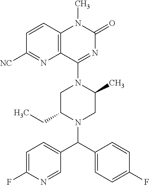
C1=CC2=C(N=C1[NC])C(N1CC(CC)N(C(C3=CC=C(F)C=C3)C3=CC=C(F)N=C3)CC1C)=NC(=O)N2C
